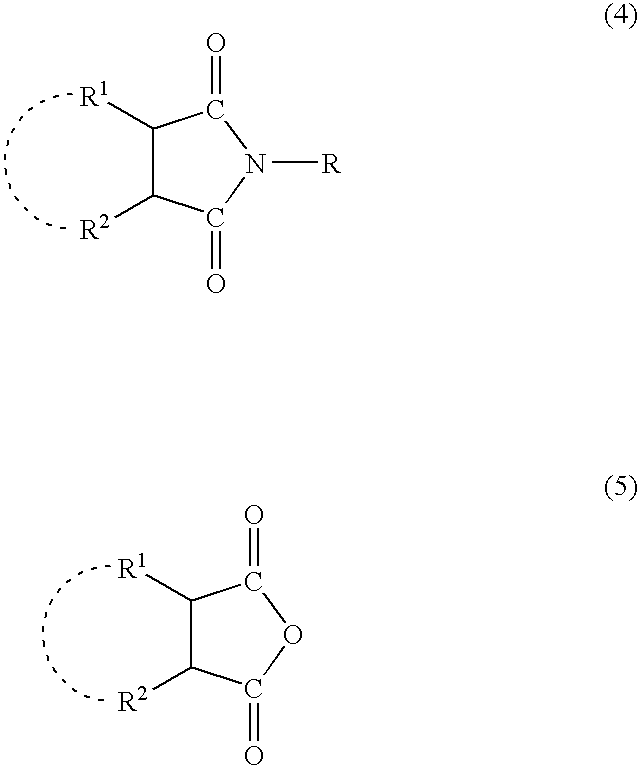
C1([R1])C([R2])C(=O)N([R])C1=O.C1([R1])C([R2])C(=O)OC1=O
